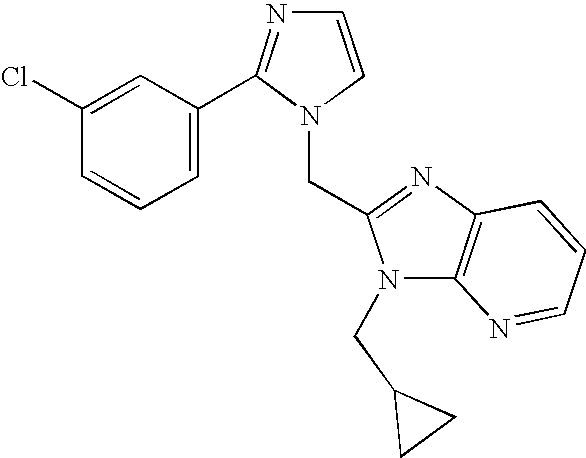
C1=C(Cl)C=CC=C1C1=NC=CN1CC1=NC2=C(N1CC1CC1)N=CC=C2
